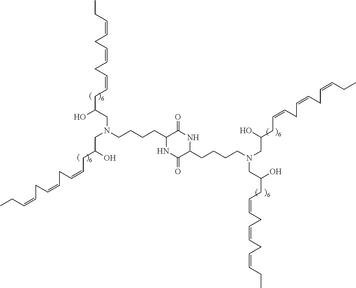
C1(CCCCN(CC(CC=CCC=CCC=CCC)O)CC(CC=CCC=CCC=CCC)O)NC(=O)C(CCCCN(CC(CC=CCC=CCC=CCC)O)CC(CC=CCC=CCC=CCC)O)NC1=O
